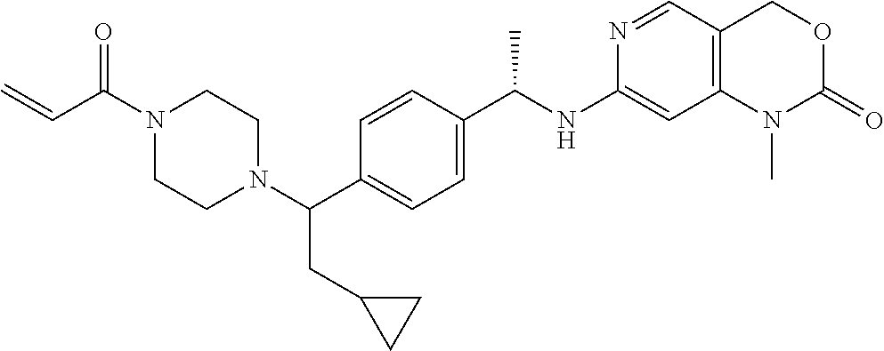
C1(NC(C2=CC=C(C(N3CCN(C(C=C)=O)CC3)CC3CC3)C=C2)C)=CC2=C(C=N1)COC(=O)N2C
